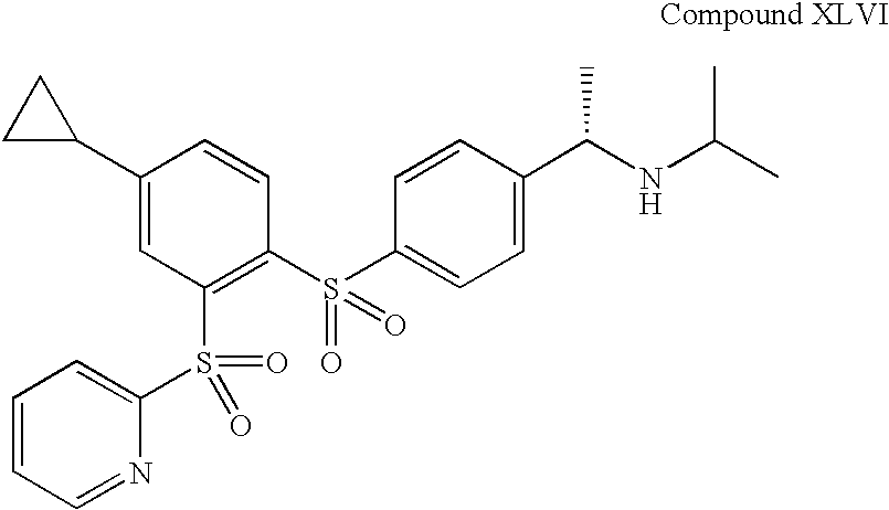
C1(C2CC2)=CC(S(C2=CC=CC=N2)(=O)=O)=C(S(C2=CC=C(C(NC(C)C)C)C=C2)(=O)=O)C=C1
